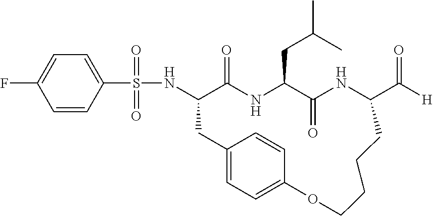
C1=CC(S(=O)(NC2C(=O)NC(CC(C)C)C(=O)NC(C([H])=O)CCCCOC3=CC=C(C2)C=C3)=O)=CC=C1F
